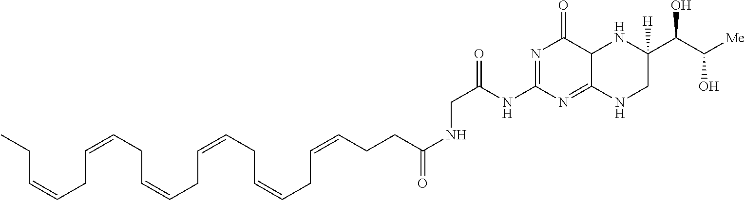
CCC=CCC=CCC=CCC=CCC=CCC=CCCC(NCC(NC1=NC(=O)C2C(=N1)NCC(C(C([Me])O)O)([H])N2)=O)=O
